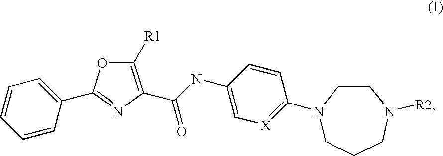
C1=CC(C2=NC(C(NC3=C[X]=C(N4CCN([R2])CCC4)C=C3)=O)=C([R1])O2)=CC=C1
